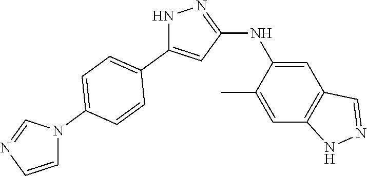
N1C(C2=CC=C(N3C=NC=C3)C=C2)=CC(NC2=CC3=C(C=C2C)NN=C3)=N1
